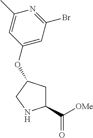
C1(C([OMe])=O)CC(OC2=CC(Br)=NC(C)=C2)CN1
